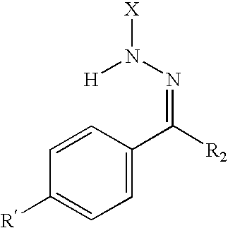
C1=CC(C([R2])=NN([X])[H])=CC=C1[R]
